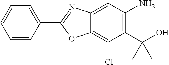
C12=CC(N)=C(C(O)(C)C)C(Cl)=C1OC(C1=CC=CC=C1)=N2
